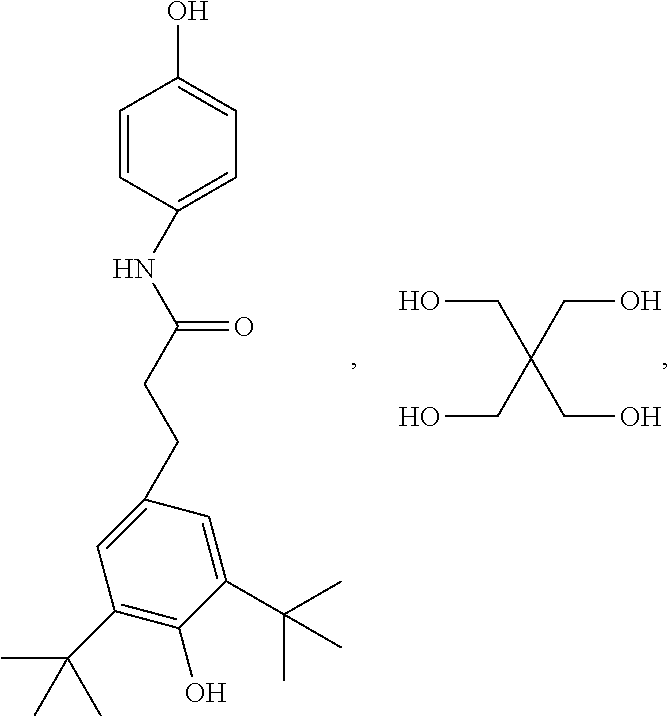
C1=CC(NC(CCC2=CC(C(C)(C)C)=C(O)C(C(C)(C)C)=C2)=O)=CC=C1O.OCC(CO)(CO)CO
